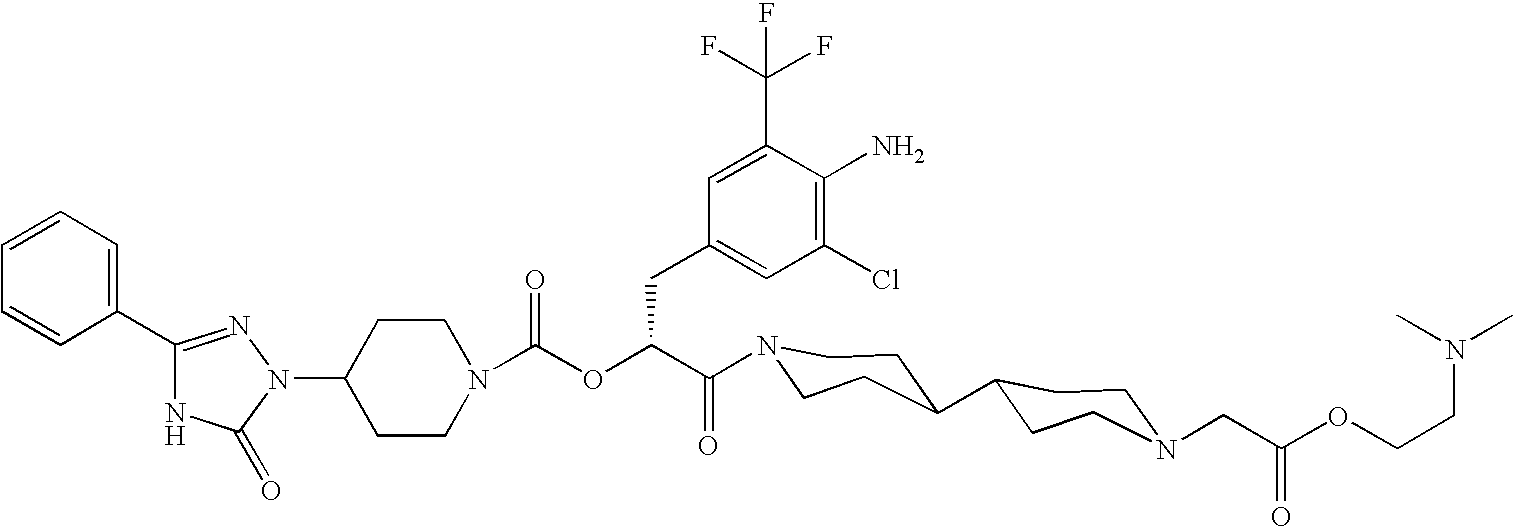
N1(C2CCN(C(OC(C(=O)N3CCC(C4CCN(CC(OCCN(C)C)=O)CC4)CC3)CC3=CC(Cl)=C(N)C(C(F)(F)F)=C3)=O)CC2)N=C(C2=CC=CC=C2)NC1=O
